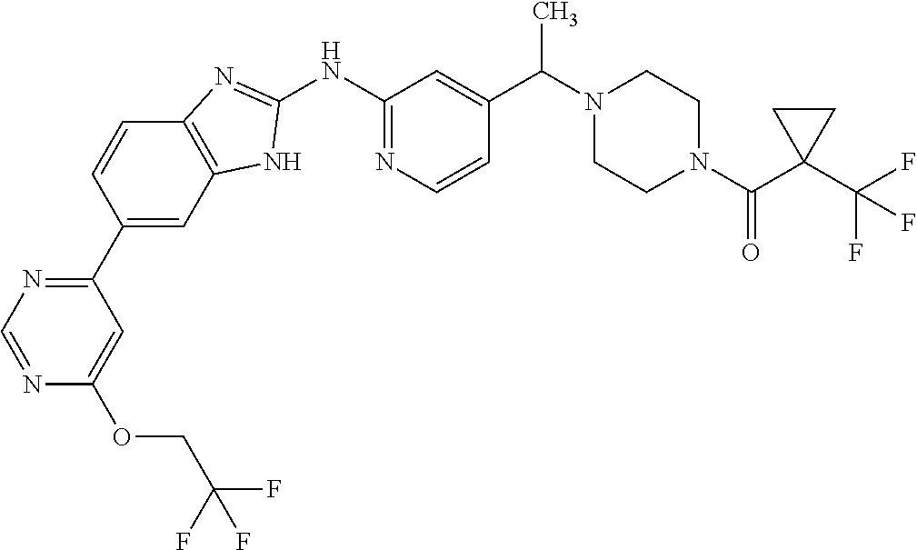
N1=CN=C(C2=CC3=C(C=C2)N=C(NC2=NC=CC(C(N4CCN(C(C5(C(F)(F)F)CC5)=O)CC4)C)=C2)N3)C=C1OCC(F)(F)F
